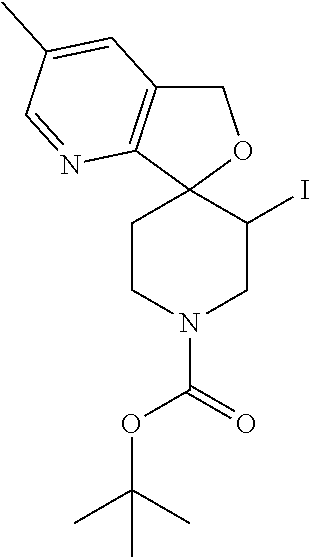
C1C2=C(C3(O1)CCN(C(=O)OC(C)(C)C)CC3I)N=CC(C)=C2
